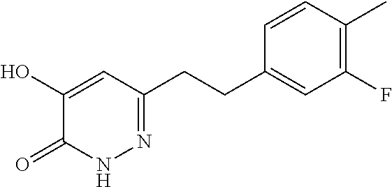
C1(CCC2=NNC(=O)C(O)=C2)=CC(F)=C(C)C=C1
